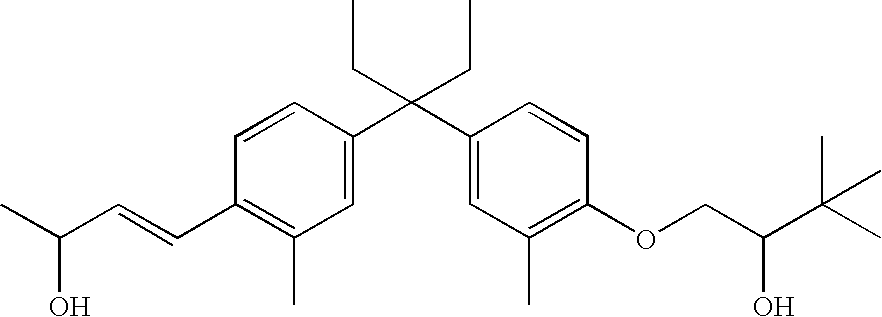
C1=CC(C(C2=CC(C)=C(OCC(C(C)(C)C)O)C=C2)(CC)CC)=CC(C)=C1C=CC(C)O
